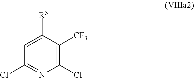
C1(Cl)=NC(Cl)=C([CF3])C([R3])=C1
